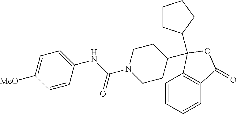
C1=CC=CC2=C1C(C1CCN(C(NC3=CC=C([MeO])C=C3)=O)CC1)(C1CCCC1)OC2=O
